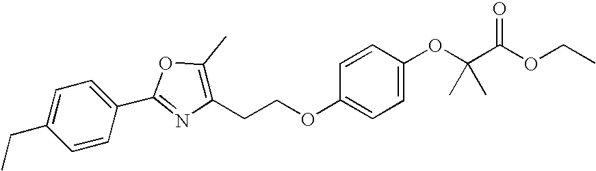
C1=CC(C2=NC(CCOC3=CC=C(OC(C(OCC)=O)(C)C)C=C3)=C(C)O2)=CC=C1CC
